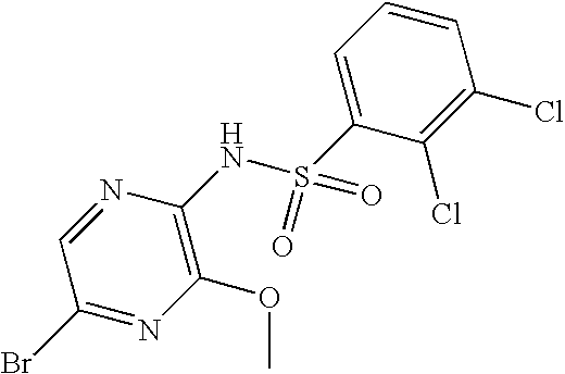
C1(Br)=NC(OC)=C(NS(C2=CC=CC(Cl)=C2Cl)(=O)=O)N=C1
